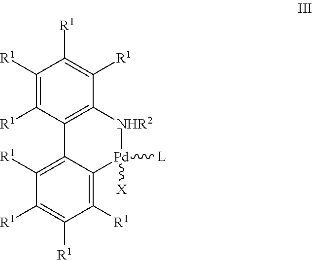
C1([R1])=C([R1])C2=C(C([R1])=C1[R1])[NHR2][Pd]([L])([X])C1=C([R1])C([R1])=C([R1])C([R1])=C21
